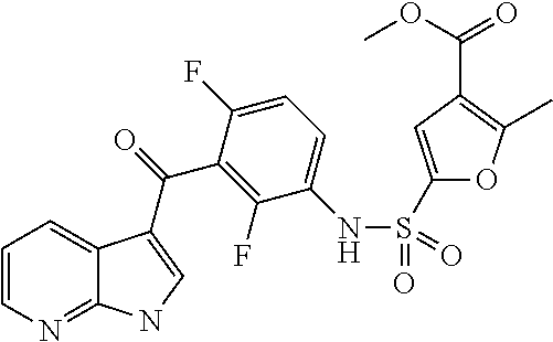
C12=NC=CC=C1C(C(=O)C1=C(F)C(NS(C3=CC(C(OC)=O)=C(C)O3)(=O)=O)=CC=C1F)=CN2
